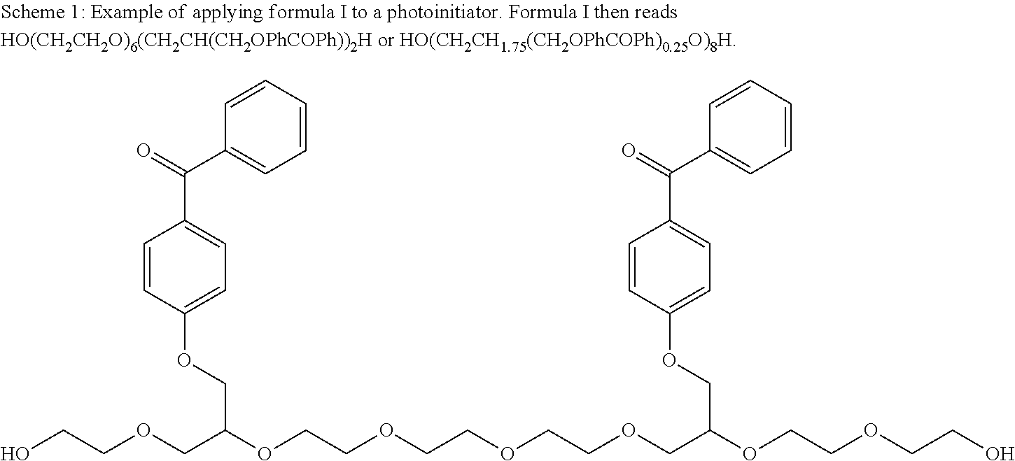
OCCOCC(OCCOCCOCCOCC(OCCOCCO)COC1=CC=C(C(=O)C2=CC=CC=C2)C=C1)COC1=CC=C(C(=O)C2=CC=CC=C2)C=C1
